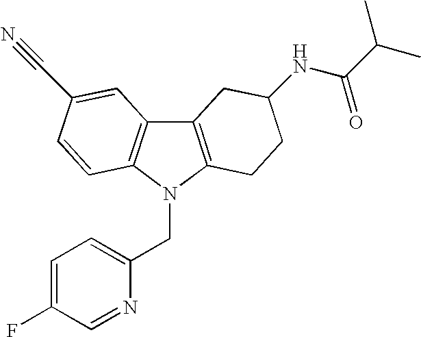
C1=C(F)C=NC(CN2C3=C(C4=C2C=CC(C#N)=C4)CC(NC(=O)C(C)C)CC3)=C1
